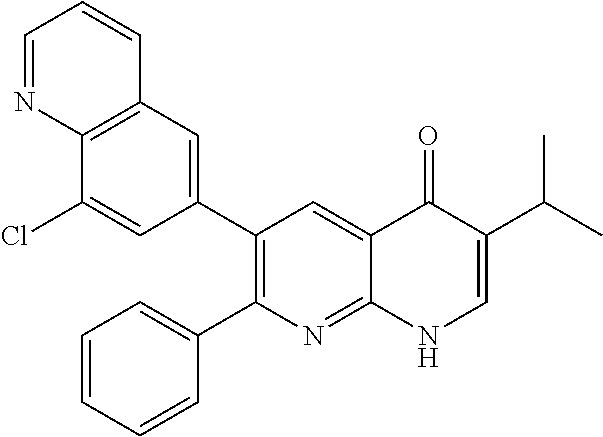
C12=C(C=C(C3=C(C4=CC=CC=C4)N=C4C(=C3)C(=O)C(C(C)C)=CN4)C=C1Cl)C=CC=N2
